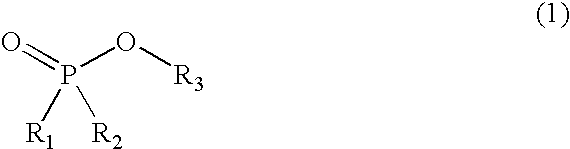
P(O[R3])(=O)([R1])[R2]
